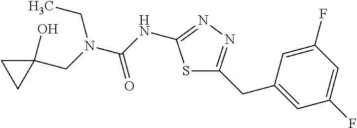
C1(CN(C(NC2=NN=C(CC3=CC(F)=CC(F)=C3)S2)=O)CC)(O)CC1
